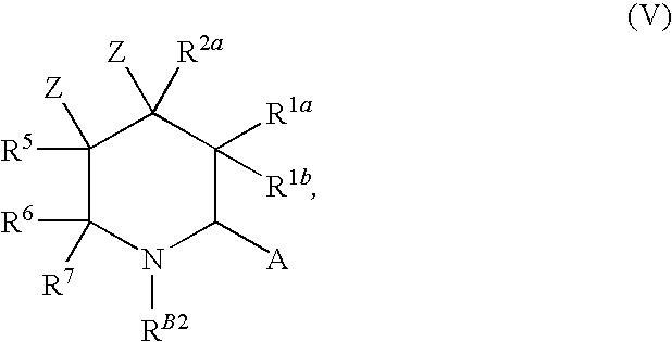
C1([R5])([Z])C([R6])([R7])N([RB2])C([A])C([R1a])([R1b])C1([Z])[R2a]
